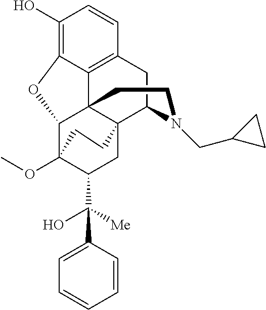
C1(O)=C2C3=C(C=C1)CC1C45C3(C(C(OC)(C(C(C3=CC=CC=C3)(O)[Me])C4)CC5)O2)CCN1CC1CC1
